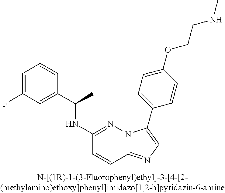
C1(NC(C2=CC(F)=CC=C2)C)=NN2C(=NC=C2C2=CC=C(OCCNC)C=C2)C=C1
